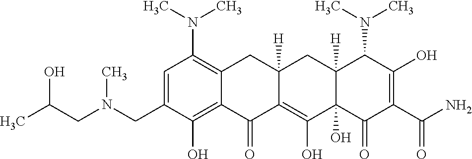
C1=C(CN(CC(C)O)C)C(O)=C2C(=C1N(C)C)CC1([H])C(=C(O)C3(O)C([H])(C1)C(N(C)C)C(O)=C(C(N)=O)C3=O)C2=O
